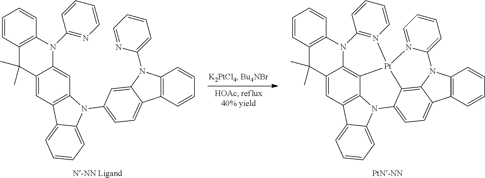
C12=CC3=C4C5=C1N(C1=N(C=CC=C1)[Pt]51C5=C6N(C7=C(C=CC=C7)C6=CC=C5N4C4=CC=CC=C34)C3=CC=CC=N31)C1=C(C2(C)C)C=CC=C1.C12=CC3=C(C=C1N(C1=NC=CC=C1)C1=C(C2(C)C)C=CC=C1)N(C1=CC=C2C4=C(C=CC=C4)N(C4=CC=CC=N4)C2=C1)C1=CC=CC=C31
